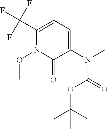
C1(C(F)(F)F)=CC=C(N(C(=O)OC(C)(C)C)C)C(=O)N1OC
